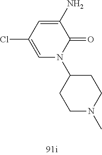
C1=C(Cl)C=C(N)C(=O)N1C1CCN(C)CC1
